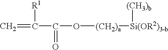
C=C(C(O[(CH2)a][Si(OR2)3-b][(CH3)b])=O)[R1]
